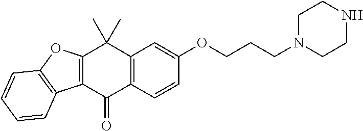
C12=C(C(C)(C)C3=C(C1=O)C=CC(OCCCN1CCNCC1)=C3)OC1=C2C=CC=C1
